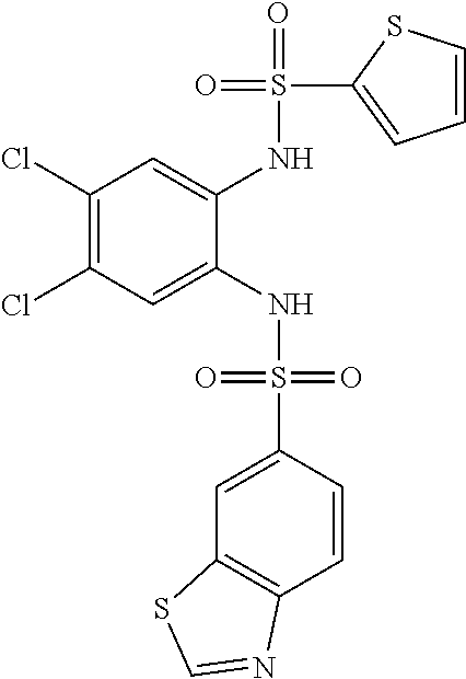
C1(Cl)=C(Cl)C=C(NS(=O)(=O)C2=CC3=C(C=C2)N=CS3)C(NS(=O)(C2=CC=CS2)=O)=C1
